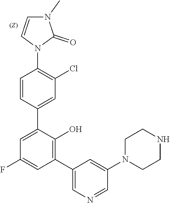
C1=CN(C2=C(Cl)C=C(C3=CC(F)=CC(C4=CN=CC(N5CCNCC5)=C4)=C3O)C=C2)C(=O)N1C
